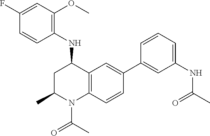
N(C1CC(C)N(C(C)=O)C2=C1C=C(C1=CC(NC(C)=O)=CC=C1)C=C2)C1=C(OC)C=C(F)C=C1
